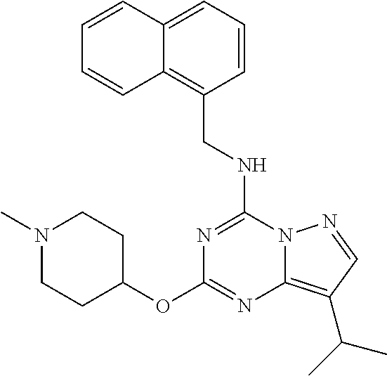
C(NC1=NC(OC2CCN(C)CC2)=NC2=C(C(C)C)C=NN12)C1=C2C(=CC=C1)C=CC=C2
